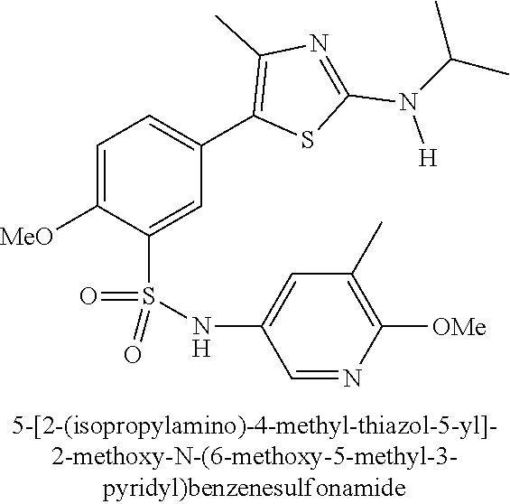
C1=C([MeO])C(S(NC2=CC(C)=C([OMe])N=C2)(=O)=O)=CC(C2=C(C)N=C(N([H])C(C)C)S2)=C1
